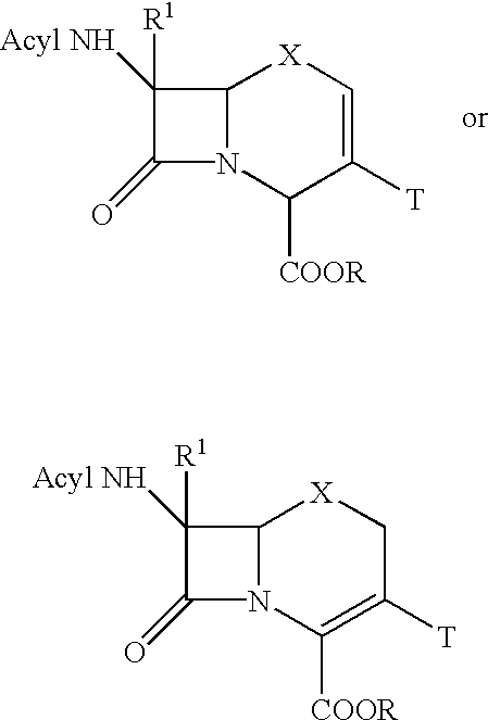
C12N(C([COOR])C([T])=C[X]1)C(=O)C2([R1])[Acyl NH].C12N(C([COOR])=C([T])C[X]1)C(=O)C2([R1])[Acyl NH]
